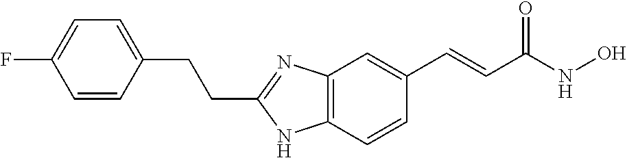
C1=CC(CCC2=NC3=C(N2)C=CC(C=CC(NO)=O)=C3)=CC=C1F
